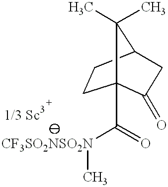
C1CC2CC(=O)C1(C([CF3SO2NSO2N]C)=O)C2(C)C
